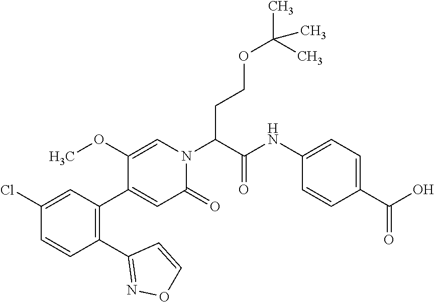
C1(OC)=CN(C(C(=O)NC2=CC=C(C(O)=O)C=C2)CCOC(C)(C)C)C(=O)C=C1C1=C(C2=NOC=C2)C=CC(Cl)=C1
